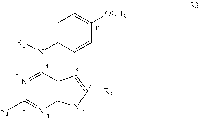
N(C1=NC([R1])=NC2=C1C=C([R3])[X]2)([R2])C1=CC=C([OCH3])C=C1
